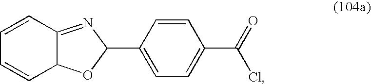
C1(C2=CC=C(C(=O)Cl)C=C2)N=C2C(O1)C=CC=C2
